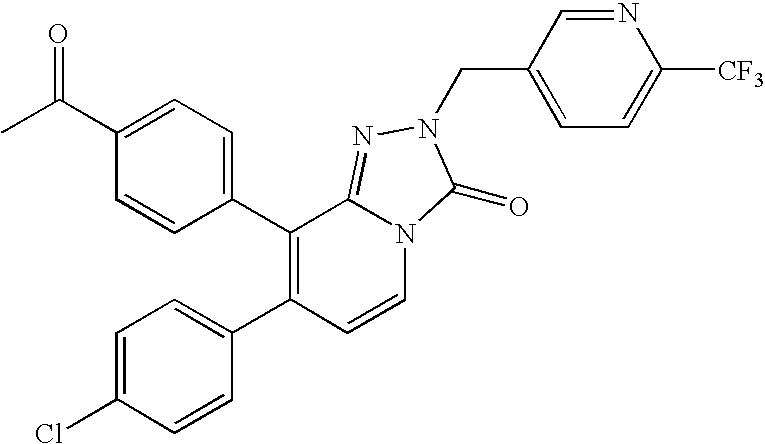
C1(C2=C(C3=CC=C(Cl)C=C3)C=CN3C2=NN(CC2=CC=C([CF3])N=C2)C3=O)=CC=C(C(C)=O)C=C1
